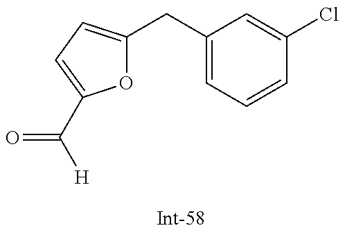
O1C(CC2=CC=CC(Cl)=C2)=CC=C1C([H])=O
